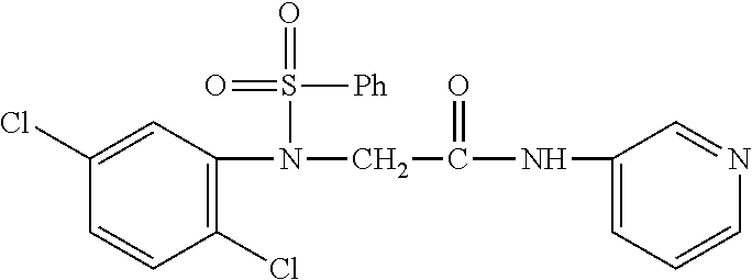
C1(Cl)=C(N(S(=O)([Ph])=O)CC(=O)NC2=CC=CN=C2)C=C(Cl)C=C1
